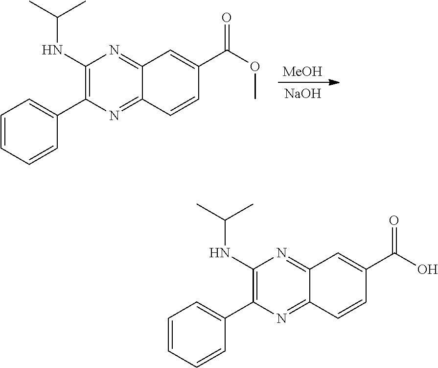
[NaOH].[MeOH].C1(NC(C)C)=C(C2=CC=CC=C2)N=C2C(=N1)C=C(C(=O)OC)C=C2.C1(NC(C)C)=C(C2=CC=CC=C2)N=C2C(=N1)C=C(C(=O)O)C=C2
